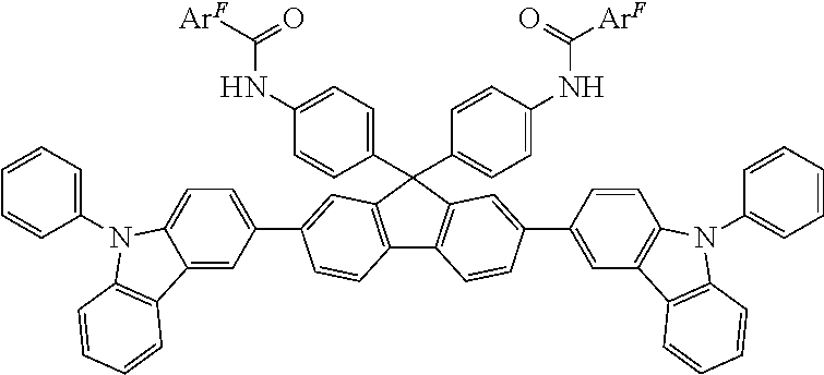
C12=C(C(C3=CC=C(NC([ArF])=O)C=C3)(C3=CC=C(NC([ArF])=O)C=C3)C3=C1C=CC(C1=CC4=C(C=C1)N(C1=CC=CC=C1)C1=C4C=CC=C1)=C3)C=C(C1=CC=C3C(=C1)C1=C(N3C3=CC=CC=C3)C=CC=C1)C=C2
